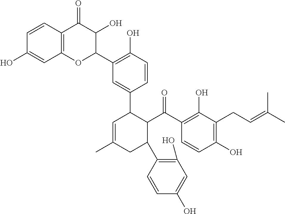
C1=CC2=C(C=C1O)OC(C1=C(O)C=CC(C3C=C(C)CC(C4=C(O)C=C(O)C=C4)C3C(=O)C3=C(O)C(CC=C(C)C)=C(O)C=C3)=C1)C(O)C2=O
